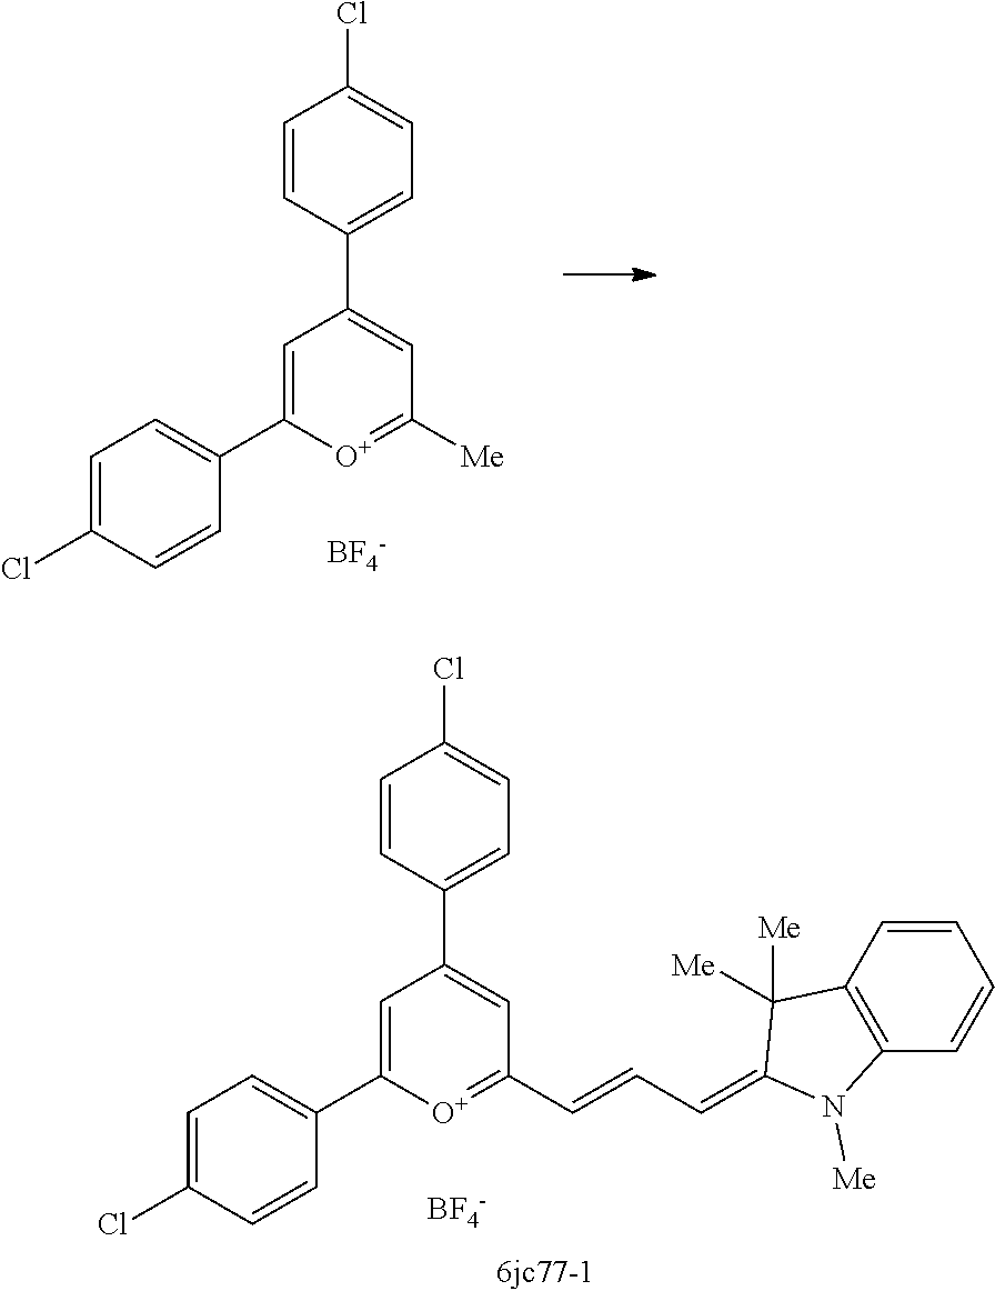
C1=CC(C2=CC([Me])=[O+]C(C3=CC=C(Cl)C=C3)=C2)=CC=C1Cl.[BF4-].[BF4-].C1=CC(C2=CC(C=CC=C3N([Me])C4=C(C3([Me])[Me])C=CC=C4)=[O+]C(C3=CC=C(Cl)C=C3)=C2)=CC=C1Cl
